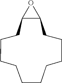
C1CC2C(CCCCCCCC1)O2
